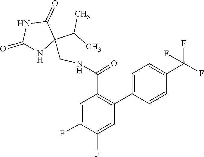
C1=C(C2=C(C(NCC3(C(C)C)NC(=O)NC3=O)=O)C=C(F)C(F)=C2)C=CC(C(F)(F)F)=C1
